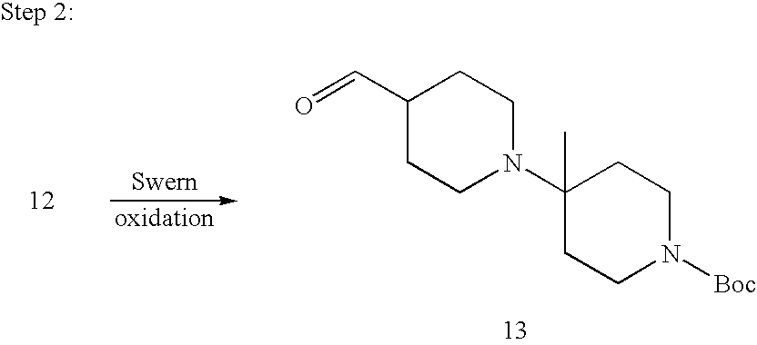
C1(N2CCC(C=O)CC2)(C)CCN([Boc])CC1
